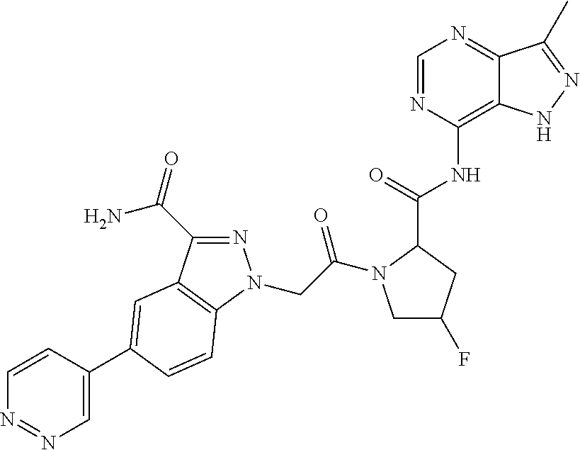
N1=C(C(=O)N)C2=C(N1CC(=O)N1CC(F)CC1C(NC1=C3C(=NC=N1)C(C)=NN3)=O)C=CC(C1=CN=NC=C1)=C2
